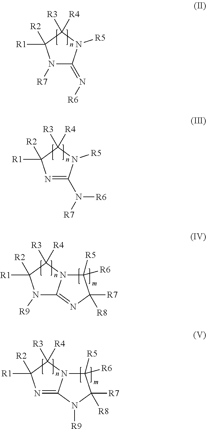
N1([R7])C(=N[R6])N([R5])C([R3])([R4])C1([R1])[R2].N1=C(N([R7])[R6])N([R5])C([R3])([R4])C1([R1])[R2].N1([R9])C2=NC([R7])([R8])C([R6])([R5])N2C([R3])([R4])C1([R1])[R2].N1=C2N(C([R3])([R4])C1([R1])[R2])C([R6])([R5])C([R7])([R8])N2[R9]
